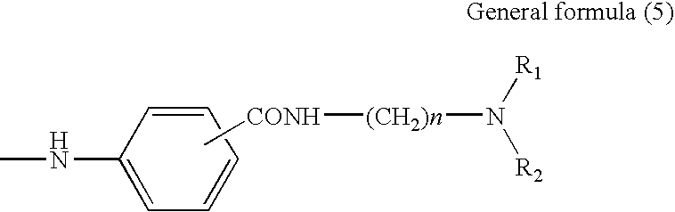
C1=CC=CC=C1NC.C[CONH][(CH2)n]N([R2])[R1]
